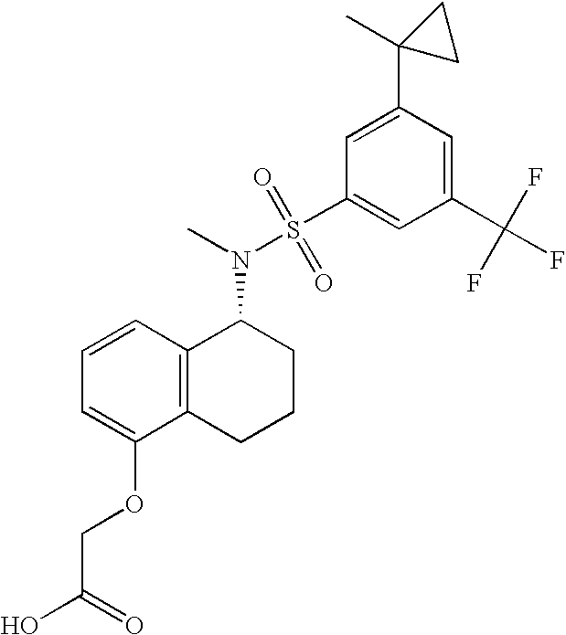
C1=CC=C(OCC(O)=O)C2=C1C(N(S(C1=CC(C(F)(F)F)=CC(C3(C)CC3)=C1)(=O)=O)C)CCC2
